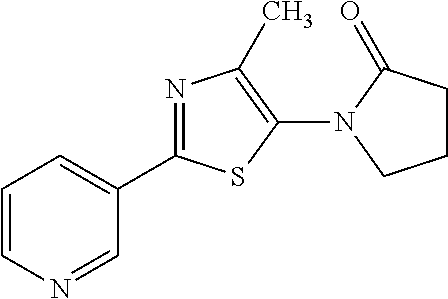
C1=CN=CC(C2=NC(C)=C(N3CCCC3=O)S2)=C1
